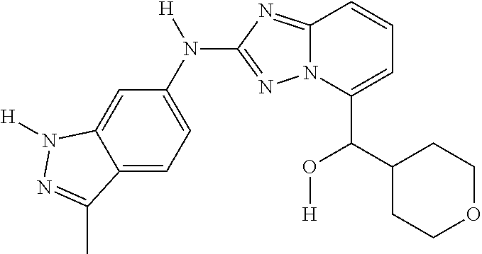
C1(C(C2=CC=CC3=NC(N(C4=CC=C5C(=C4)N([H])N=C5C)[H])=NN23)O[H])CCOCC1
